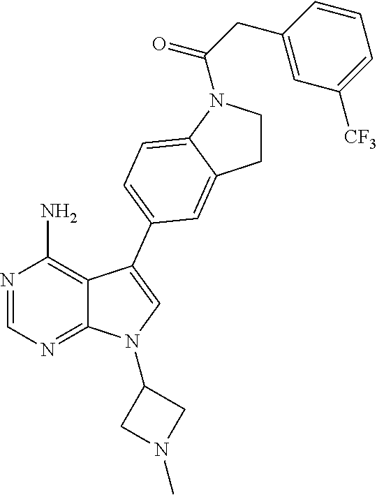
N1=CN=C2C(=C1N)C(C1=CC=C3N(C(CC4=CC([CF3])=CC=C4)=O)CCC3=C1)=CN2C1CN(C)C1
